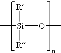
[Si](OC)(C)([R])[R]
